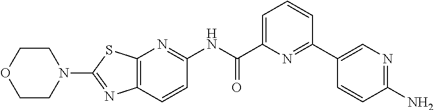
C1=CC2=C(N=C1NC(C1=CC=CC(C3=CN=C(N)C=C3)=N1)=O)SC(N1CCOCC1)=N2
